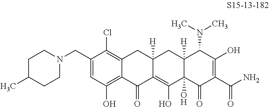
N1(CC2=CC(O)=C3C(=C2Cl)CC2([H])C(=C(O)C4(O)C([H])(C2)C(N(C)C)C(O)=C(C(N)=O)C4=O)C3=O)CCC(C)CC1
